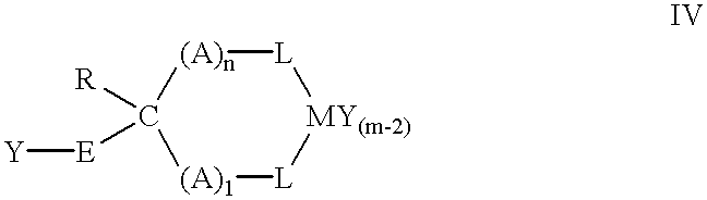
[L]1[MY(m-2)][L][(A)1]C([R])([E][Y])[(A)n]1
